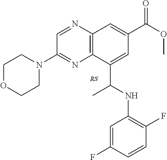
C12=C(N=CC(N3CCOCC3)=N1)C=C(C(OC)=O)C=C2C(NC1=C(F)C=CC(F)=C1)C
